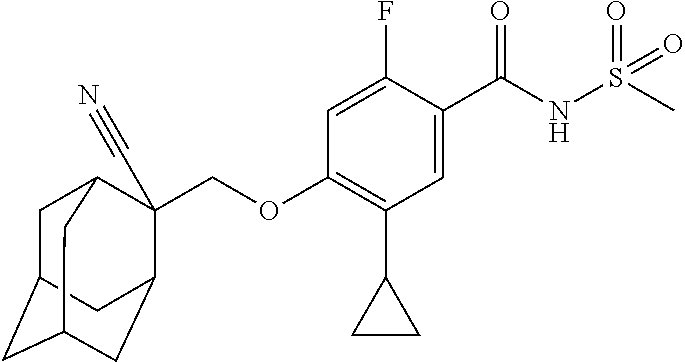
C1=C(F)C(C(NS(C)(=O)=O)=O)=CC(C2CC2)=C1OCC1(C#N)C2CC3CC(CC1C3)C2
